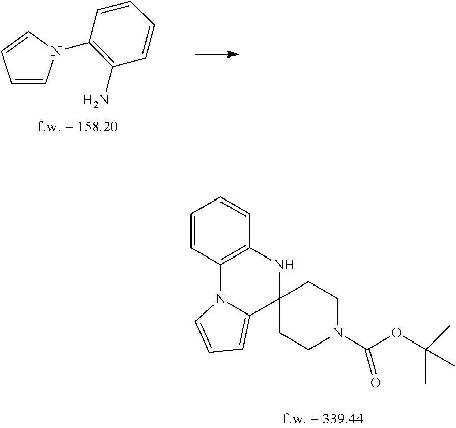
C1=CN(C2=C(N)C=CC=C2)C=C1.C(OC(N1CCC2(CC1)NC1=C(N3C2=CC=C3)C=CC=C1)=O)(C)(C)C
